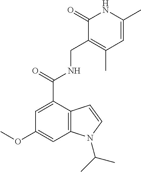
C1=C(C)NC(=O)C(CNC(C2=CC(OC)=CC3=C2C=CN3C(C)C)=O)=C1C
